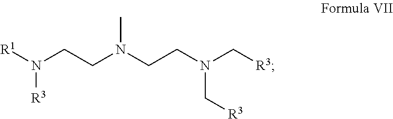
[R1]N(CCN(CCN(C[R3])C[R3])C)[R3]
